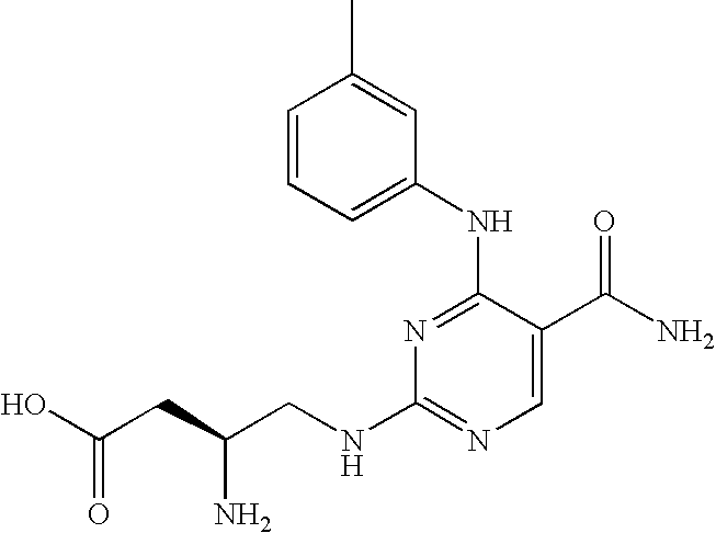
N1=C(NC2=CC=CC(C)=C2)C(C(N)=O)=CN=C1NCC(CC(O)=O)N
